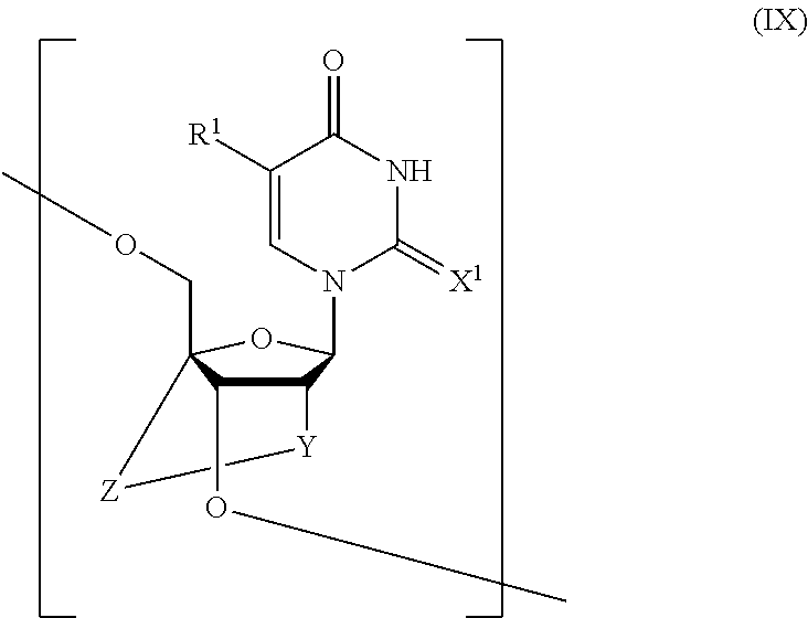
C12(COC)OC(N3C(=[X1])NC(=O)C([R1])=C3)C([Y][Z]1)C2OC
